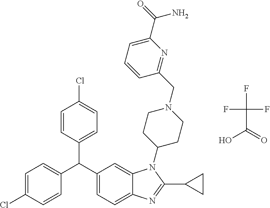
C1=C(Cl)C=CC(C(C2=CC=C3C(=C2)N(C2CCN(CC4=NC(C(=O)N)=CC=C4)CC2)C(C2CC2)=N3)C2=CC=C(Cl)C=C2)=C1.FC(F)(F)C(=O)O
